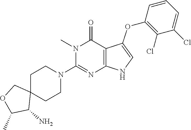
C12=C(NC=C1OC1=C(Cl)C(Cl)=CC=C1)N=C(N1CCC3(CC1)COC(C)C3N)N(C)C2=O
